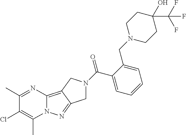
C12=C3C(=NN1C(C)=C(Cl)C(C)=N2)CN(C(C1=CC=CC=C1CN1CCC(O)(C(F)(F)F)CC1)=O)C3
